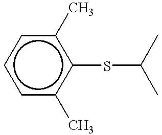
c1(SC(C)C)c(C)cccc1C
